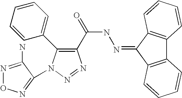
C1=CC=C(C2=C(C(NN=C3C4=C(C5=C3C=CC=C5)C=CC=C4)=O)N=NN2C2=NON=C2N)C=C1
